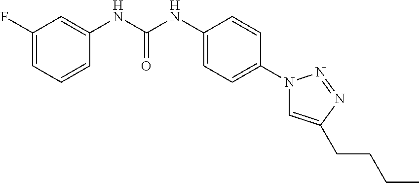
C1(F)=CC=CC(NC(NC2=CC=C(N3C=C(CCCC)N=N3)C=C2)=O)=C1
